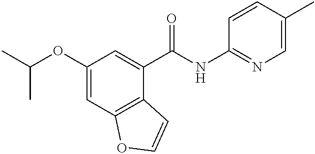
C1(OC(C)C)=CC2=C(C(C(NC3=NC=C(C)C=C3)=O)=C1)C=CO2
